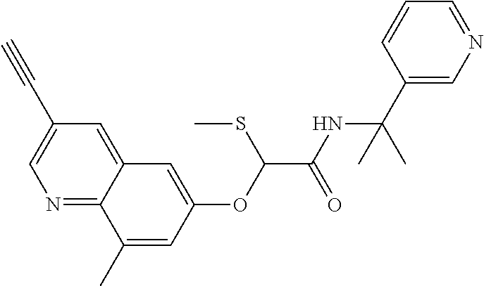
N1=C2C(=CC(C#C)=C1)C=C(OC(C(NC(C1=CN=CC=C1)(C)C)=O)SC)C=C2C
